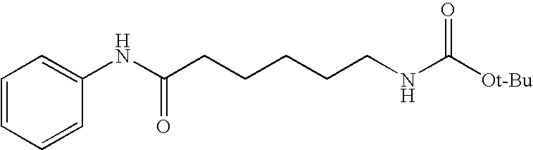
C(CCCCCNC([Ot-Bu])=O)(NC1=CC=CC=C1)=O
